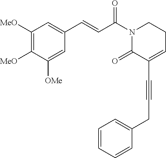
C1([MeO])=C([MeO])C([OMe])=CC(C=CC(N2C(=O)C(C#CCC3=CC=CC=C3)=CCC2)=O)=C1
